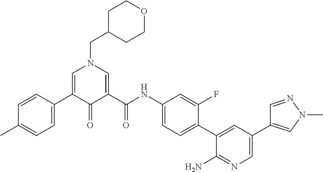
C1=C(C2=CC=C(C)C=C2)C(=O)C(C(NC2=CC=C(C3=CC(C4=CN(C)N=C4)=CN=C3N)C(F)=C2)=O)=CN1CC1CCOCC1
